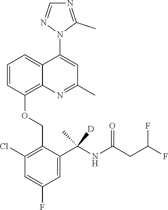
C1=CC(OCC2=C(Cl)C=C(F)C=C2C(NC(CC(F)F)=O)([D])C)=C2C(=C1)C(N1C(C)=NC=N1)=CC(C)=N2
